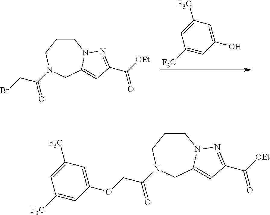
C1C2=CC(C([OEt])=O)=NN2CCCN1C(CBr)=O.C1(O)=CC([F3C])=CC([F3C])=C1.C1C2=CC(C([OEt])=O)=NN2CCCN1C(COC1=CC([F3C])=CC([F3C])=C1)=O
